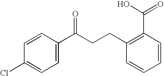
C1=C(C(CCC2=C(C(O)=O)C=CC=C2)=O)C=CC(Cl)=C1
